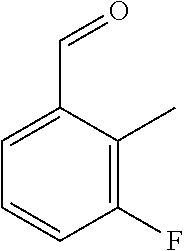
C1(F)=C(C)C(C=O)=CC=C1
